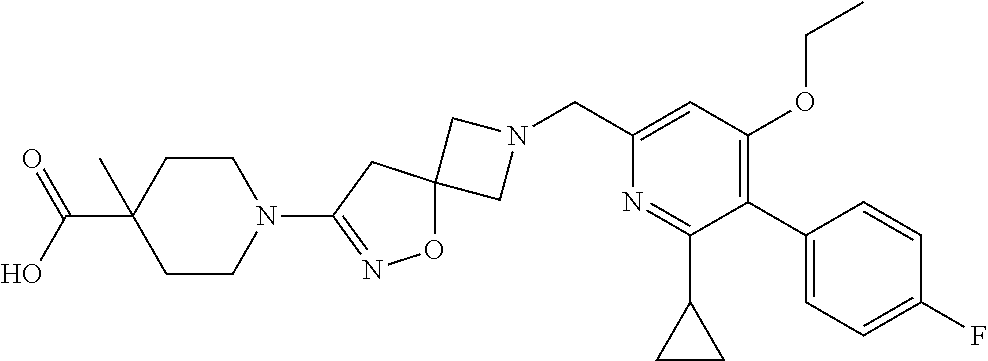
C1N(CC2=CC(OCC)=C(C3=CC=C(F)C=C3)C(C3CC3)=N2)CC12ON=C(N1CCC(C(=O)O)(C)CC1)C2
